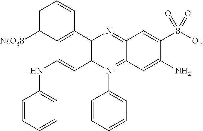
C1=C([NaO3S])C2=C(C=C1)C1=C(C=C2NC2=CC=CC=C2)[N+](C2=CC=CC=C2)=C2C(=N1)C=C(S([O-])(=O)=O)C(N)=C2
